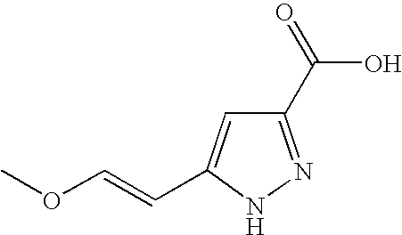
C1(C(=O)O)=NNC(C=COC)=C1
